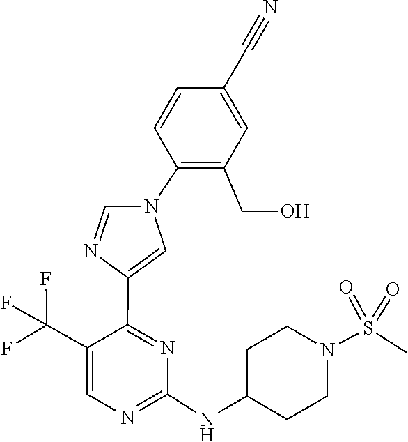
C1(NC2CCN(S(=O)(=O)C)CC2)=NC=C(C(F)(F)F)C(C2=CN(C3=C(CO)C=C(C#N)C=C3)C=N2)=N1
